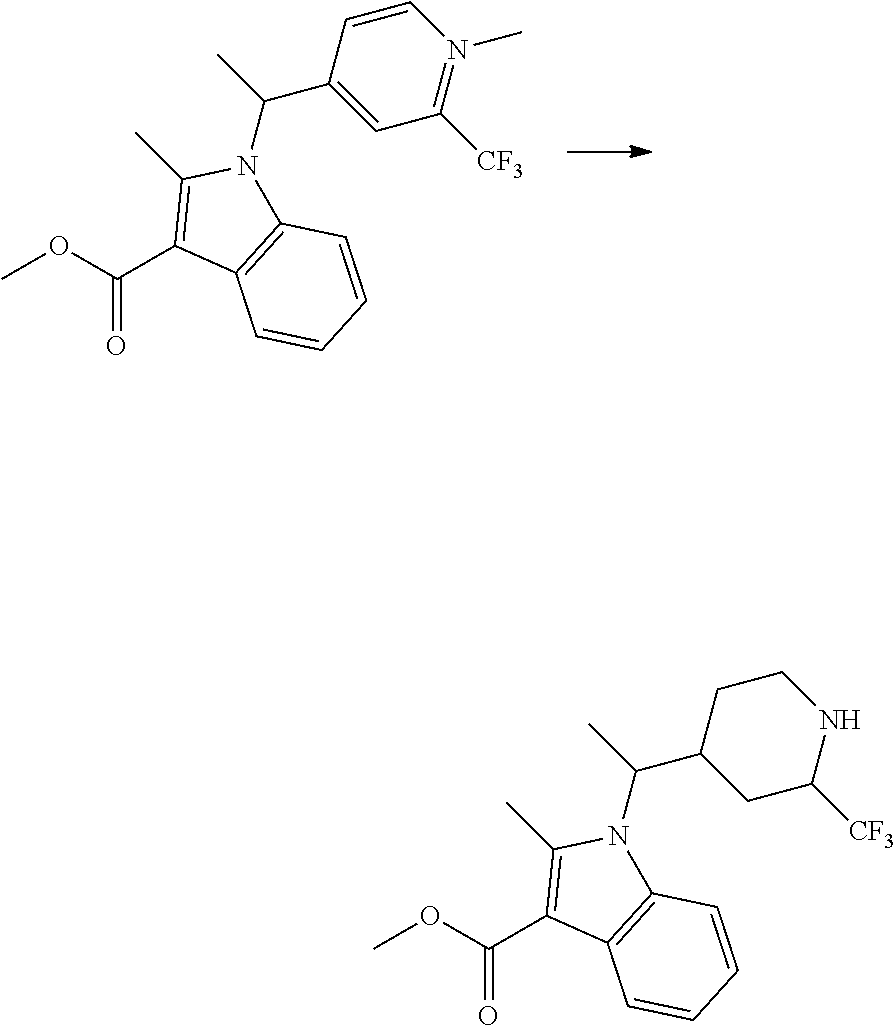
O(C(C1=C(C)N(C(C)C2=CC([CF3])=N(C)C=C2)C2=C1C=CC=C2)=O)C.O(C(C1=C(C)N(C(C)C2CC([CF3])NCC2)C2=C1C=CC=C2)=O)C
